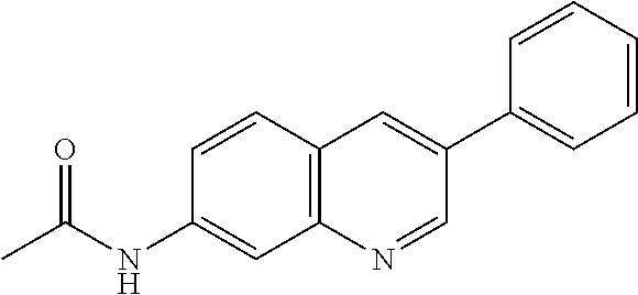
C1=CC2=C(C=C1NC(C)=O)N=CC(C1=CC=CC=C1)=C2
